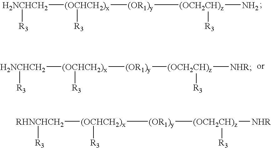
[H2NCHCH2]([(OCHCH2)x]([(OR1)y][(OCH2CH)z](N)[R3])[R3])[R3].[H2NCHCH2]([(OCHCH2)x]([(OR1)y][(OCH2CH)z]([NHR])[R3])[R3])[R3].[RHNCHCH2]([(OCHCH2)x]([(OR1)y][(OCH2CH)z]([NHR])[R3])[R3])[R3]
